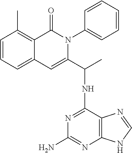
C1=CC=C2C(=C1C)C(=O)N(C1=CC=CC=C1)C(C(NC1=NC(N)=NC3=C1N=CN3)C)=C2
